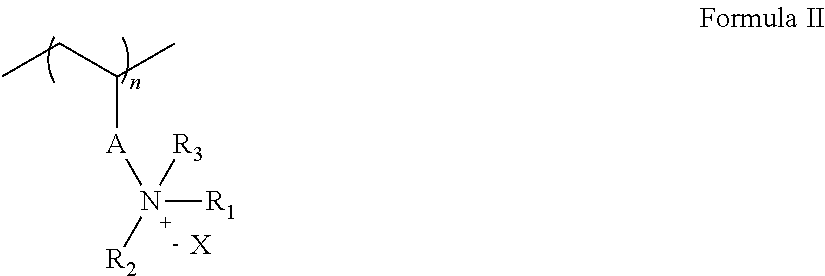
C([A]N([R2])([R1])[R3])(CC)C.[X]
